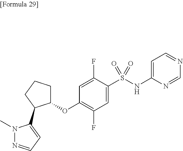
N1(C)N=CC=C1C1CCCC1OC1=C(F)C=C(S(NC2=CC=NC=N2)(=O)=O)C(F)=C1
